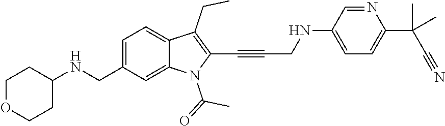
C1=C(CNC2CCOCC2)C=C2C(=C1)C(CC)=C(C#CCNC1=CC=C(C(C#N)(C)C)N=C1)N2C(C)=O
